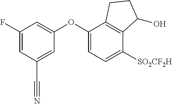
C1(OC2=CC=C([SO2CF2H])C3=C2CCC3O)=CC(F)=CC(C#N)=C1
